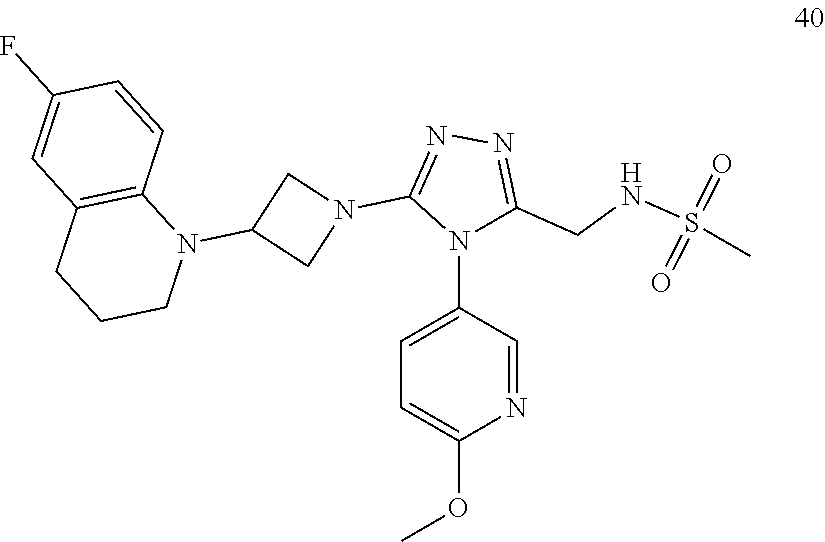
C1=C(N2C(CNS(C)(=O)=O)=NN=C2N2CC(N3C4=C(CCC3)C=C(F)C=C4)C2)C=NC(OC)=C1
